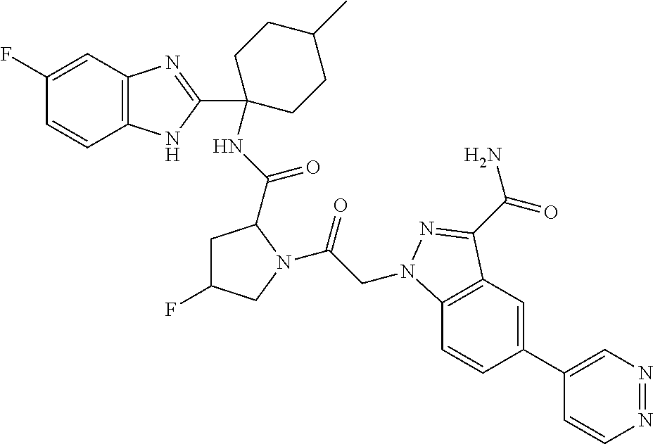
C1(F)=CC2=C(C=C1)NC(C1(NC(=O)C3CC(F)CN3C(=O)CN3C4=C(C=C(C5=CN=NC=C5)C=C4)C(C(N)=O)=N3)CCC(C)CC1)=N2
